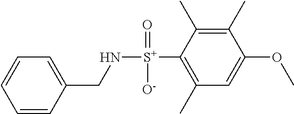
C(N[S+](C1=C(C)C=C(OC)C(C)=C1C)([O-])=O)C1=CC=CC=C1
